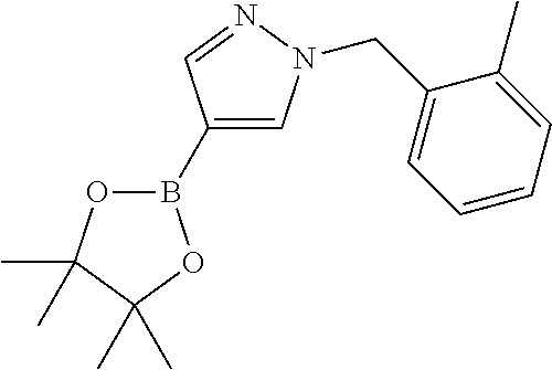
O1B(C2=CN(CC3=CC=CC=C3C)N=C2)OC(C)(C)C1(C)C
